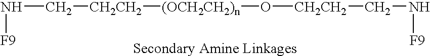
N(C[CH2CH2][(OCH2CH2)n]O[CH2CH2]CN[F9])[F9]
